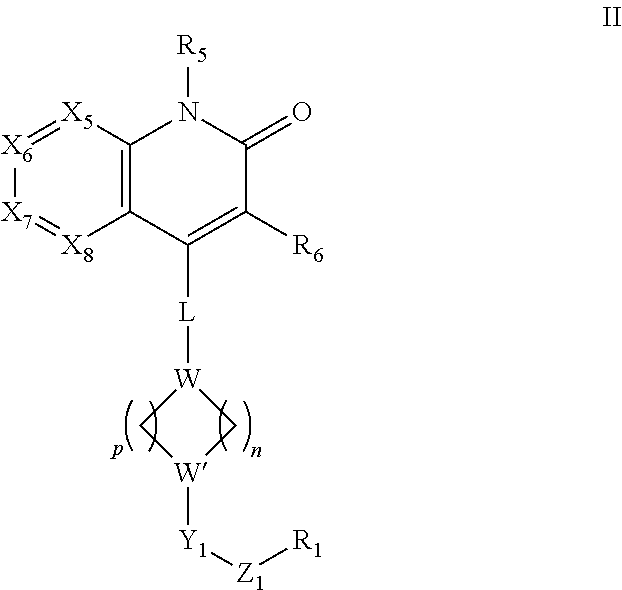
[W]1([L]C2=C([R6])C(=O)N([R5])C3=C2[X8]=[X7][X6]=[X5]3)C[W]([Y1][Z1][R1])C1
